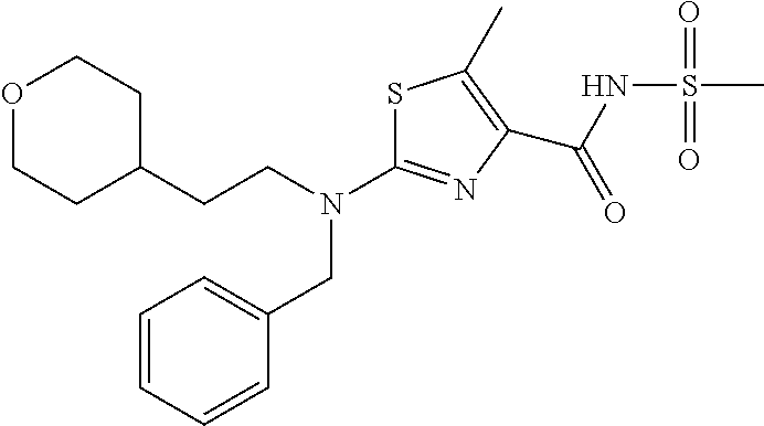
C(N(C1=NC(C(NS(C)(=O)=O)=O)=C(C)S1)CC1=CC=CC=C1)CC1CCOCC1
